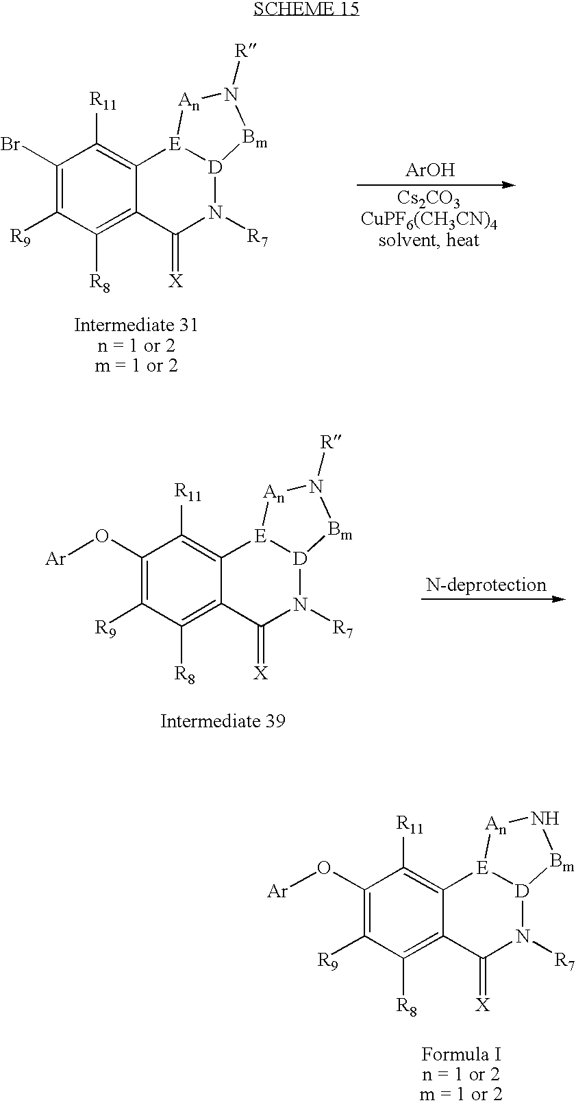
C1(O[Ar])=C([R9])C([R8])=C2C(=C1[R11])[E]1[D](N([R7])C2=[X])[Bm]N[An]1.C1(Br)=C([R9])C([R8])=C2C(=C1[R11])[E]1[D](N([R7])C2=[X])[Bm]N([R])[An]1.[ArOH].C1(O[Ar])=C([R9])C([R8])=C2C(=C1[R11])[E]1[D](N([R7])C2=[X])[Bm]N([R])[An]1
